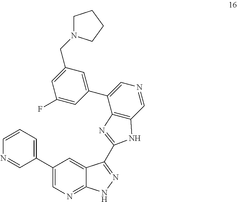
N1=CC(C2=CN=C3C(=C2)C(C2=NC4=C(C=NC=C4C4=CC(CN5CCCC5)=CC(F)=C4)N2)=NN3)=CC=C1
